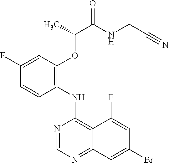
C1(F)=CC(OC(C(NCC#N)=O)C)=C(NC2=C3C(=NC=N2)C=C(Br)C=C3F)C=C1
